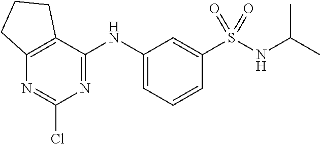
N(C1=CC=CC(S(NC(C)C)(=O)=O)=C1)C1=NC(Cl)=NC2=C1CCC2
